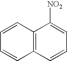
C1=CC=C([NO2])C2=C1C=CC=C2
